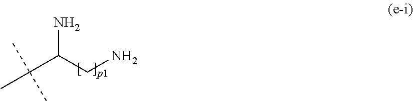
NC(CN)C(C)(C)C
